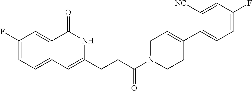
C1(F)=CC=C2C(=C1)C(=O)NC(CCC(N1CCC(C3=CC=C(F)C=C3[NC])=CC1)=O)=C2
